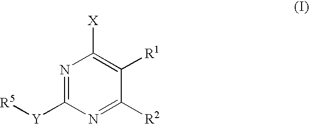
N1=C([Y][R5])N=C([R2])C([R1])=C1[X]
